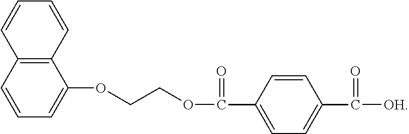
C1=CC2=C(C=C1)C=CC=C2OCCOC(C1=CC=C(C(=O)[OH])C=C1)=O
